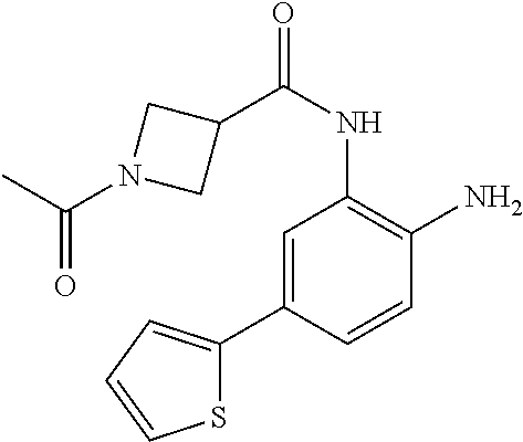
C1=C(C2=CC=CS2)C=CC(N)=C1NC(=O)C1CN(C(C)=O)C1
